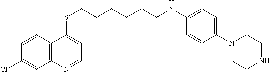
C12=C(C=CC(Cl)=C1)C(SCCCCCCNC1=CC=C(N3CCNCC3)C=C1)=CC=N2
